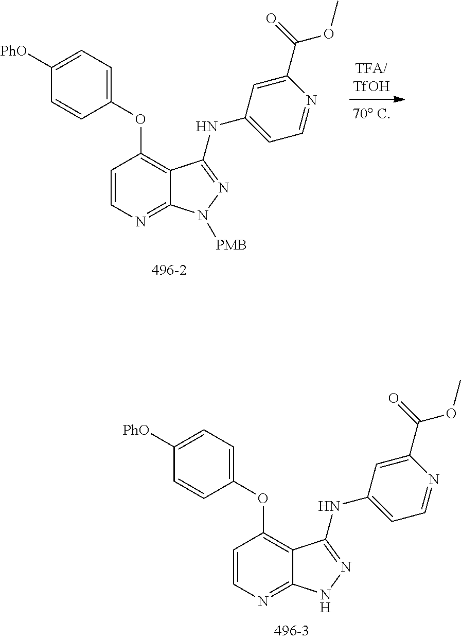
C1=CN=C2C(=C1OC1=CC=C([PhO])C=C1)C(NC1=CC=NC(C(OC)=O)=C1)=NN2[PMB].C1=CN=C2C(=C1OC1=CC=C([PhO])C=C1)C(NC1=CC=NC(C(OC)=O)=C1)=NN2
